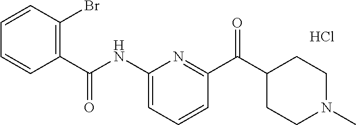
C1(NC(C2=C(Br)C=CC=C2)=O)=CC=CC(C(C2CCN(C)CC2)=O)=N1.Cl
